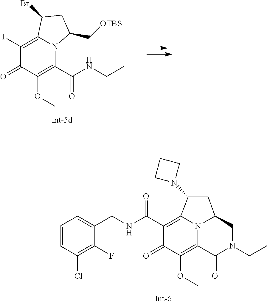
C1=CC(Cl)=C(F)C(CNC(=O)C2=C3N4C(=C(OC)C2=O)C(=O)N(CC)CC4CC3N2CCC2)=C1.C1(I)=C2N(C(C(=O)NCC)=C(OC)C1=O)C(C[OTBS])CC2Br
